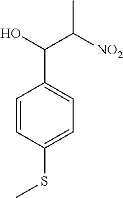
C1=CC(SC)=CC=C1C(O)C([NO2])C
